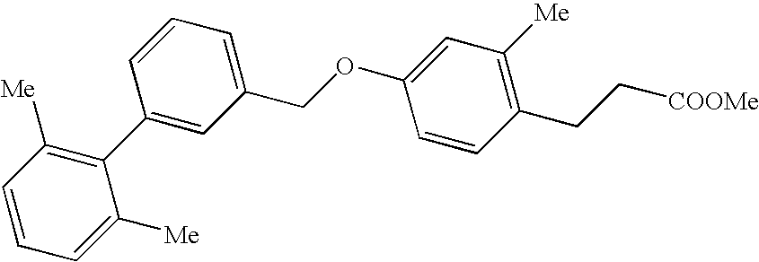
C1([Me])=CC=CC([Me])=C1C1=CC(COC2=CC([Me])=C(CC[COOMe])C=C2)=CC=C1
